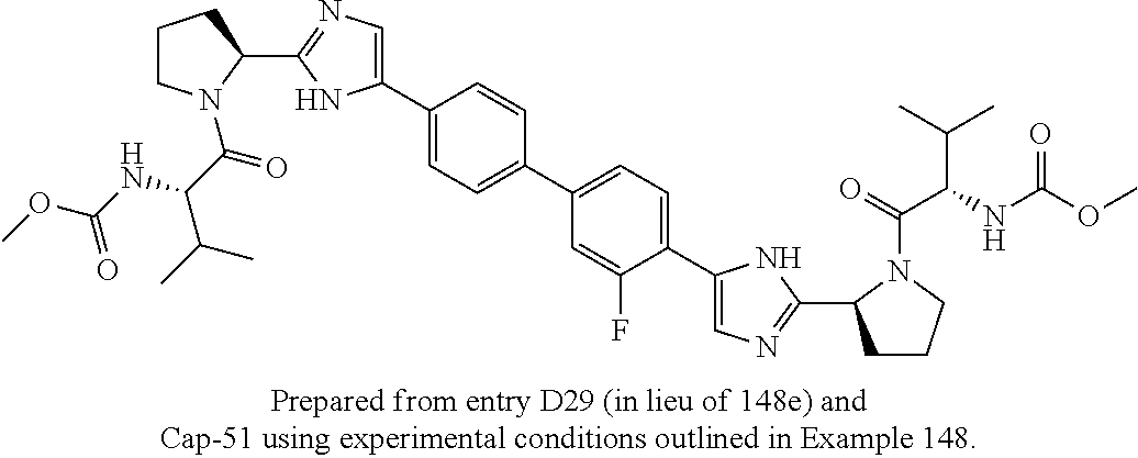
C1CN(C(C(NC(OC)=O)C(C)C)=O)C(C2=NC=C(C3=CC=C(C4=CC=C(C5=CN=C(C6CCCN6C(=O)C(NC(OC)=O)C(C)C)N5)C(F)=C4)C=C3)N2)C1
